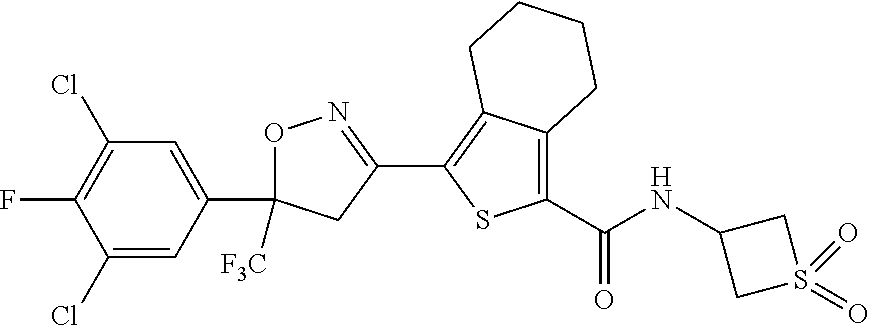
O1C(C2=CC(Cl)=C(F)C(Cl)=C2)([F3C])CC(C2=C3C(=C(C(=O)NC4CS(=O)(=O)C4)S2)CCCC3)=N1
